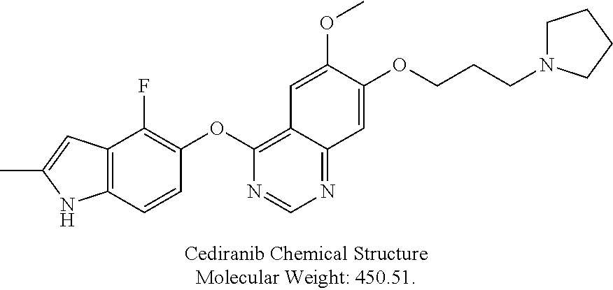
C1(F)=C(OC2=C3C(=NC=N2)C=C(OCCCN2CCCC2)C(OC)=C3)C=CC2=C1C=C(C)N2
